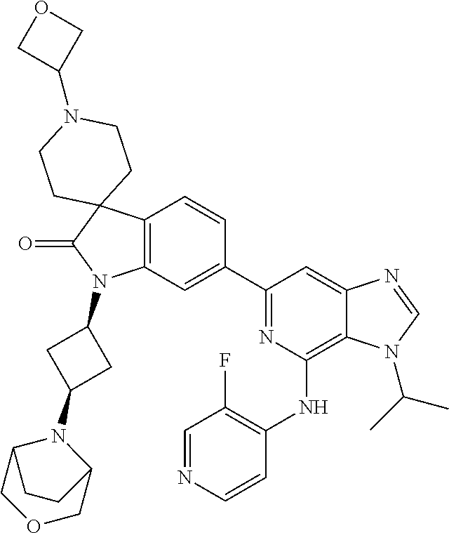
C12=C(C=C(C3=NC(NC4=C(F)C=NC=C4)=C4C(=C3)N=CN4C(C)C)C=C1)N(C1CC(N3C4COCC3CC4)C1)C(=O)C21CCN(C2COC2)CC1
